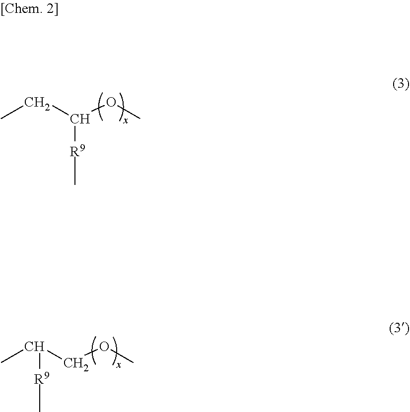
C(C(OC)[R9]C)C.C(OC)C([R9]C)C
